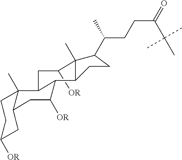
C1([OR])CC2C(C([OR])CC3C2(C)CCC([OR])C3)C2C1(C)C(C(CCC(=O)C(C)(C)C)C)CC2
